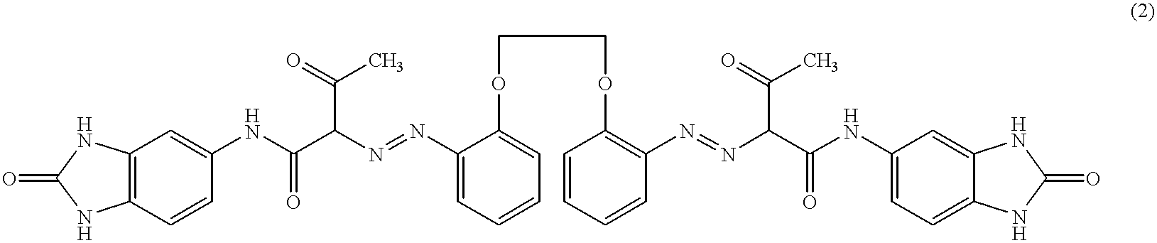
C1=CC(NC(C(N=NC2=CC=CC=C2OCCOC2=C(N=NC(C(NC3=CC=C4C(=C3)NC(=O)N4)=O)C(=O)C)C=CC=C2)C(=O)C)=O)=CC2=C1NC(=O)N2
